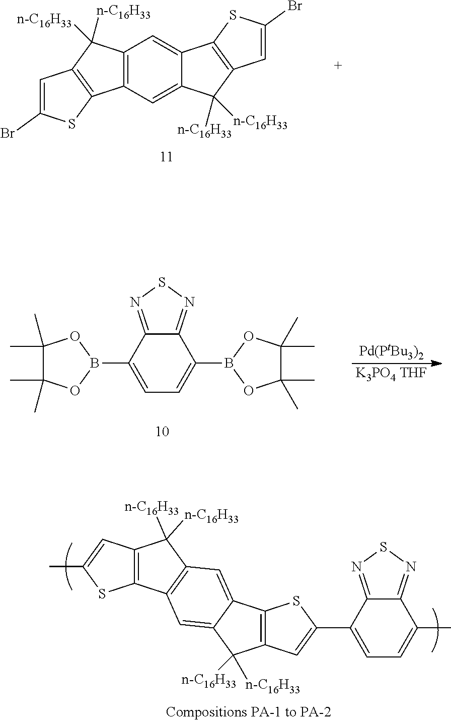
C1=C(B2OC(C)(C)C(C)(C)O2)C2=NSN=C2C(B2OC(C)(C)C(C)(C)O2)=C1.[Pd(PtBu3)2].[K3PO4 THF].C1=C(C2=CC3=C(S2)C2=CC4=C(C=C2C3([n-C16H33])[n-C16H33])C2=C(C4([n-C16H33])[n-C16H33])C=C(C)S2)C2=NSN=C2C(C)=C1.C12=C(C=C3C(=C1)C1=C(C3([n-C16H33])[n-C16H33])C=C(Br)S1)C1=C(C2([n-C16H33])[n-C16H33])C=C(Br)S1
